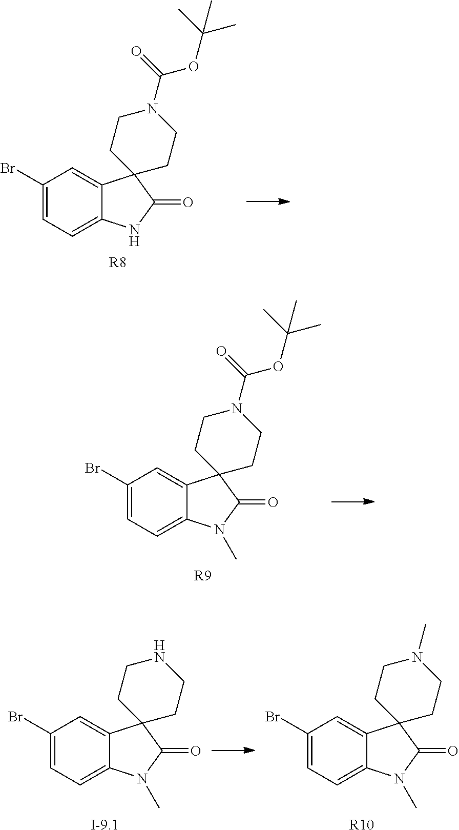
C1(Br)=CC=C2C(=C1)C1(CCN(C(=O)OC(C)(C)C)CC1)C(=O)N2.[R8].C1(Br)=CC=C2C(=C1)C1(CCN(C(=O)OC(C)(C)C)CC1)C(=O)N2C.[R9].C1(Br)=CC=C2C(=C1)C1(CCNCC1)C(=O)N2C.[I-9.1].C1(Br)=CC=C2C(=C1)C1(CCN(C)CC1)C(=O)N2C.[R10]
